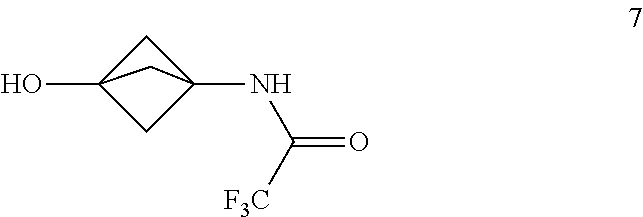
C12(O)CC(NC([F3C])=O)(C1)C2
